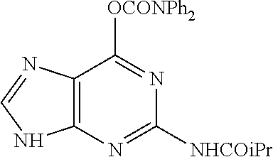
C12=C(N=C([NHCOiPr])N=C1[OCONPh2])NC=N2
